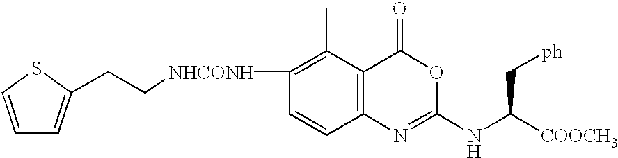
C1([NHCONH]CCC2=CC=CS2)=C(C)C2=C(C=C1)N=C(NC([COOCH3])C[ph])OC2=O
